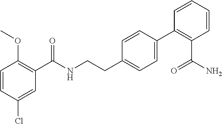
C1=CC(Cl)=CC(C(NCCC2=CC=C(C3=C(C(N)=O)C=CC=C3)C=C2)=O)=C1OC
